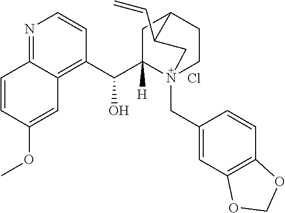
N1=C2C(=C(C(C3([H])N4(CC5=CC6=C(C=C5)OCO6)CCC(C3)C(C=C)C4)O)C=C1)C=C(OC)C=C2.Cl
